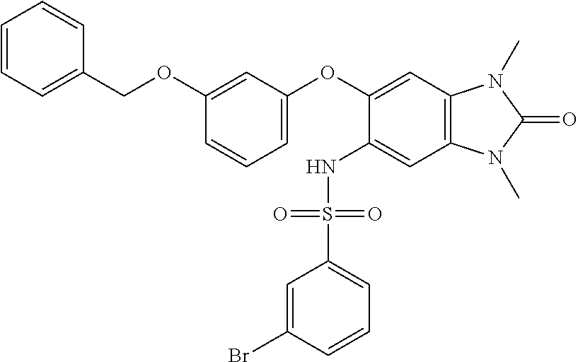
C1=CC=C(COC2=CC(OC3=CC4=C(C=C3NS(C3=CC=CC(Br)=C3)(=O)=O)N(C)C(=O)N4C)=CC=C2)C=C1
